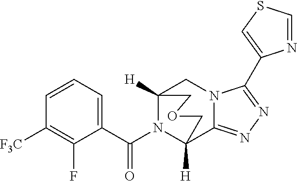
C12([H])CN3C(=NN=C3C3=CSC=N3)C([H])(COC1)N2C(C1=CC=CC([F3C])=C1F)=O
